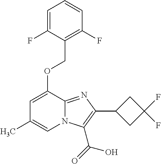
O(C1=CC(C)=CN2C1=NC(C1CC(F)(F)C1)=C2C(=O)O)CC1=C(F)C=CC=C1F
